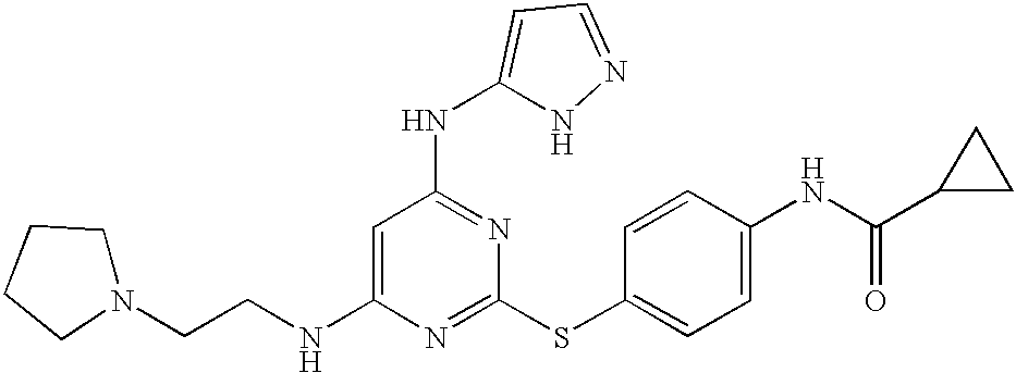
N(C1=CC(NC2=CC=NN2)=NC(SC2=CC=C(NC(=O)C3CC3)C=C2)=N1)CCN1CCCC1
